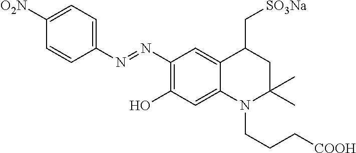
C1(N=NC2=CC=C([O2N])C=C2)=C(O)C=C2C(=C1)C(C[SO3Na])CC(C)(C)N2CCC[COOH]
